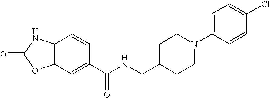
C12=C(C=C(C(NCC3CCN(C4=CC=C(Cl)C=C4)CC3)=O)C=C1)OC(=O)N2
